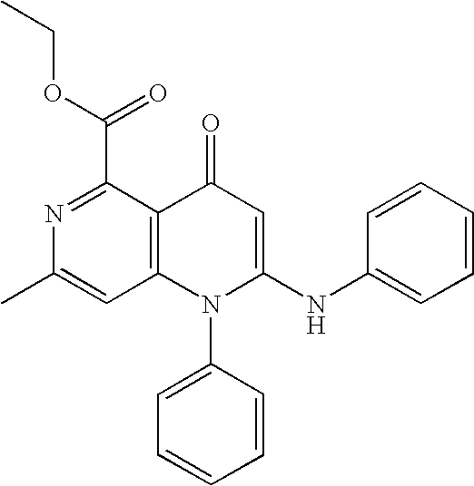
N1=C(C(OCC)=O)C2=C(C=C1C)N(C1=CC=CC=C1)C(NC1=CC=CC=C1)=CC2=O
